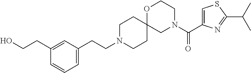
C(CN1CCC2(CC1)OCCN(C(C1=CSC(C(C)C)=N1)=O)C2)C1=CC=CC(CCO)=C1
